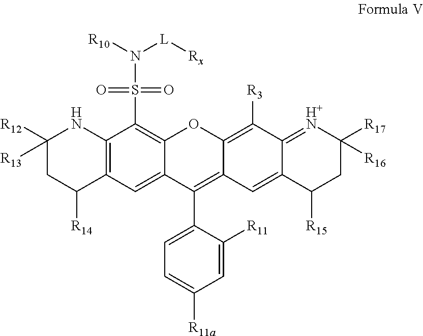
C12=C(C=C3C(=C1S(N([L][Rx])[R10])(=O)=O)OC1=C([R3])C4=[H+N]C([R17])([R16])CC([R15])C4=CC1=C3C1=CC=C([R11a])C=C1[R11])C([R14])CC([R12])([R13])N2
